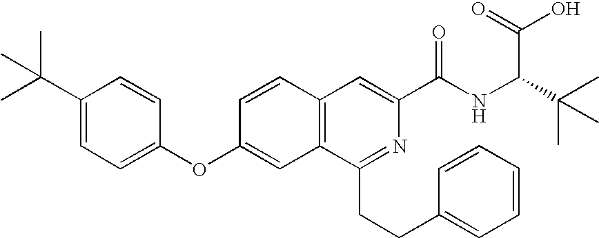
C1=CC(OC2=CC=C(C(C)(C)C)C=C2)=CC2=C1C=C(C(NC(C(C)(C)C)C(=O)O)=O)N=C2CCC1=CC=CC=C1
